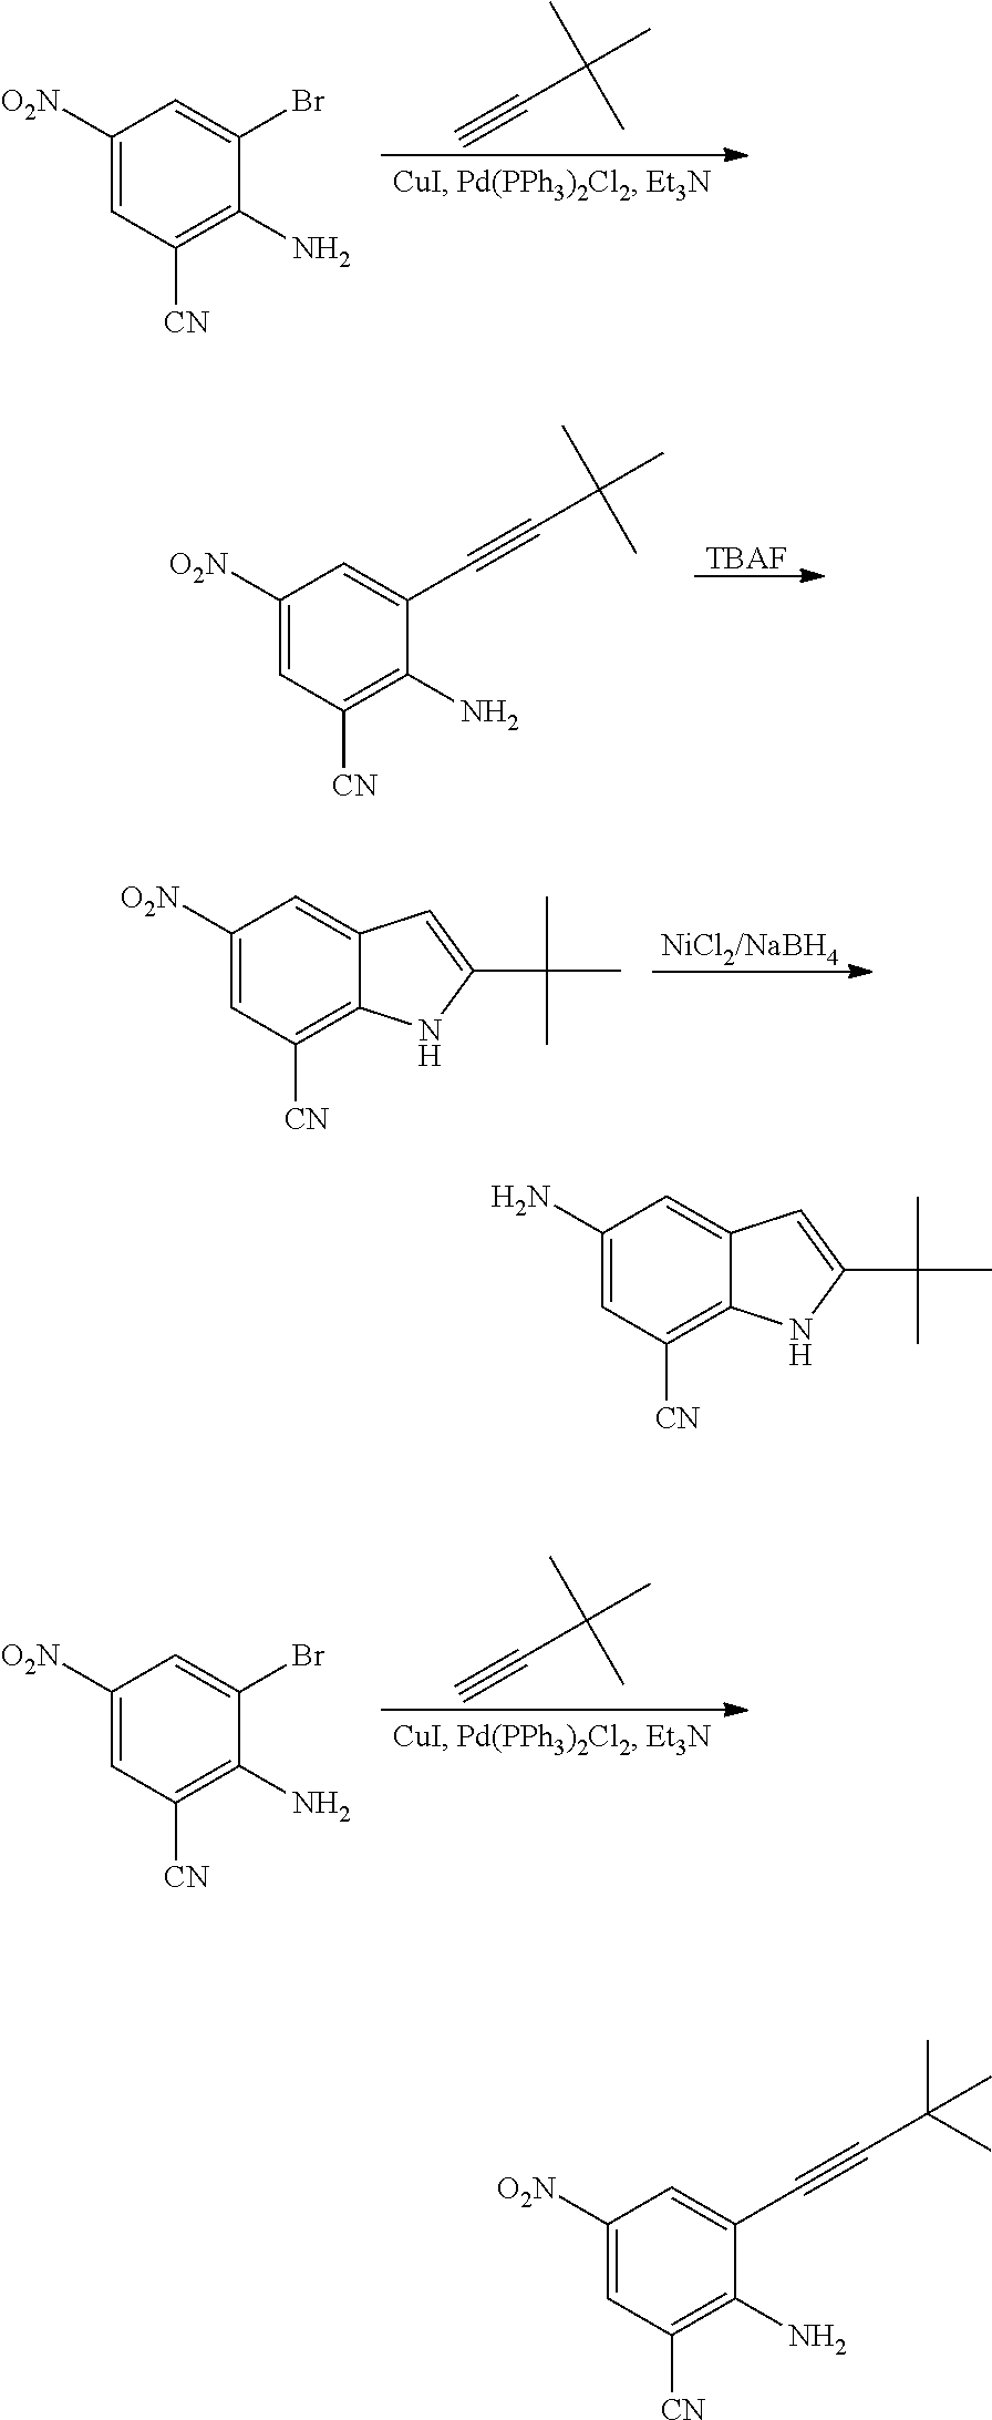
C(C(C)(C)C)#C.C1([O2N])=CC([CN])=C(N)C(Br)=C1.[TBAF].C1([O2N])=CC([CN])=C(N)C(C#CC(C)(C)C)=C1.[NiCl2/NaBH4].C1([O2N])=CC([CN])=C2C(=C1)C=C(C(C)(C)C)N2.C(C(C)(C)C)#C.C1([O2N])=CC([CN])=C(N)C(Br)=C1.C1(N)=CC([CN])=C2C(=C1)C=C(C(C)(C)C)N2.C1([O2N])=CC([CN])=C(N)C(C#CC(C)(C)C)=C1
